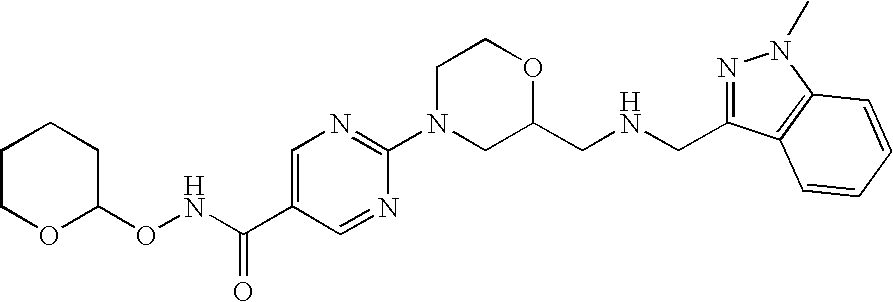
C1=C(C(NOC2CCCCO2)=O)C=NC(N2CC(CNCC3=NN(C)C4=C3C=CC=C4)OCC2)=N1
